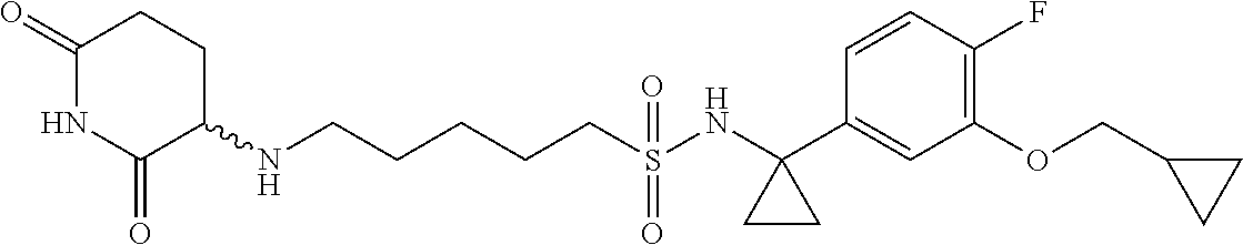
C(CCCS(=O)(=O)NC1(C2=CC(OCC3CC3)=C(F)C=C2)CC1)CNC1CCC(=O)NC1=O
